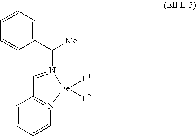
C1=N(C(C2=CC=CC=C2)[Me])[Fe]([L1])([L2])N2=C1C=CC=C2
